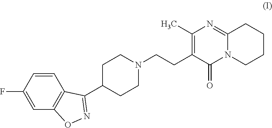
C1=CC(F)=CC2=C1C(C1CCN(CCC3=C(C)N=C4N(C3=O)CCCC4)CC1)=NO2
